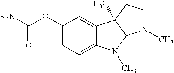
C1(OC([R2N])=O)=CC=C2C(=C1)C1(C)C(N2C)N(C)CC1
